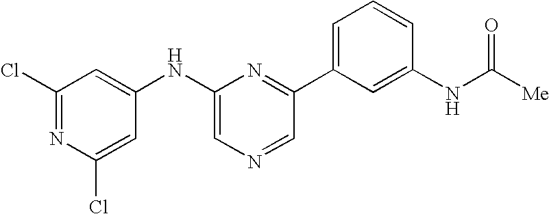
ClC1=NC(Cl)=CC(NC2=CN=CC(C3=CC=CC(NC([Me])=O)=C3)=N2)=C1
